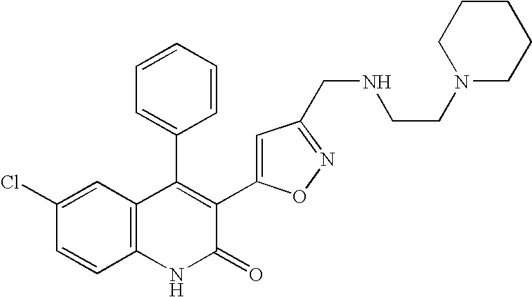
C1(Cl)=CC2=C(C=C1)NC(=O)C(C1=CC(CNCCN3CCCCC3)=NO1)=C2C1=CC=CC=C1
